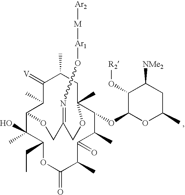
C12C(C)(O)C(CC)OC(=O)C(C)C(=O)C(C)C(OC3OC(C)CC([NMe2])C3O[R2])C(C)(CC(C)C(=[V])C1C)OCC(=NO[Ar1][M][Ar2])CO2
